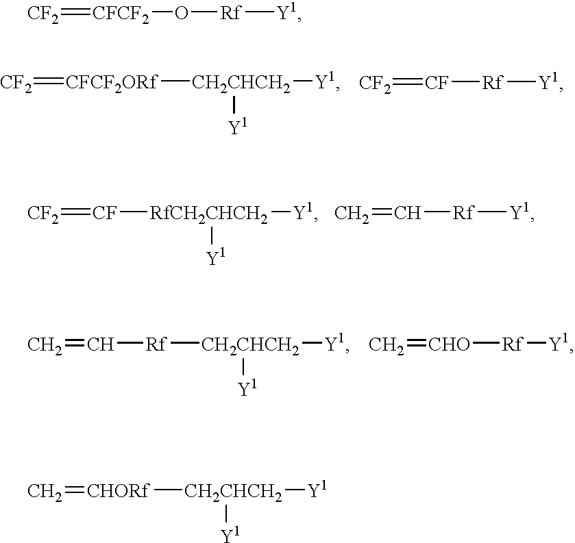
[CF2]=[CFCF2ORf][CH2CHCH2]([Y1])[Y1].[CF2]=[CF][Rf][Y1].[CF2]=[CF][RfCH2CHCH2]([Y1])[Y1].C=C[Rf][Y1].C=C[Rf][CH2CHCH2]([Y1])[Y1].C=[CHO][Rf][Y1].[CF2]=[CFCF2]O[Rf][Y1].C=[CHORf][CH2CHCH2]([Y1])[Y1]
